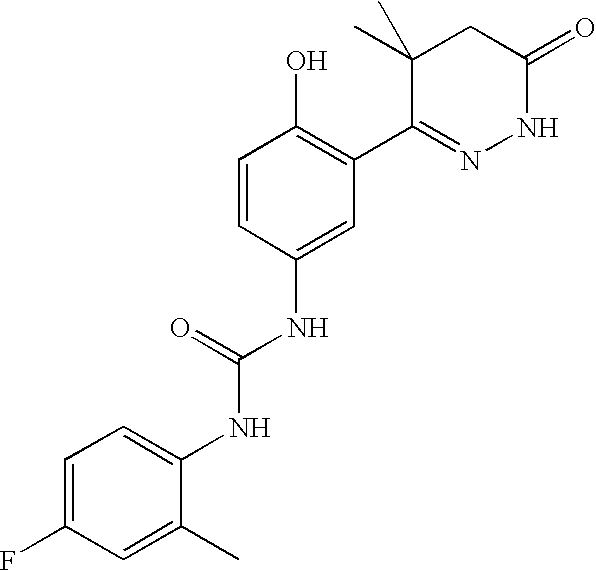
C1=C(F)C=C(C)C(NC(NC2=CC(C3=NNC(=O)CC3(C)C)=C(O)C=C2)=O)=C1
